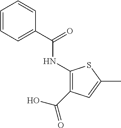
C1=CC=C(C(=O)NC2=C(C(O)=O)C=C(C)S2)C=C1
